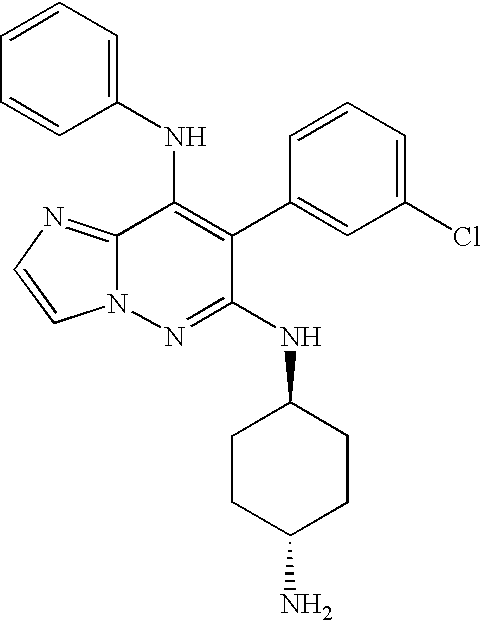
C12=NC=CN1N=C(NC1CCC(N)CC1)C(C1=CC(Cl)=CC=C1)=C2NC1=CC=CC=C1
